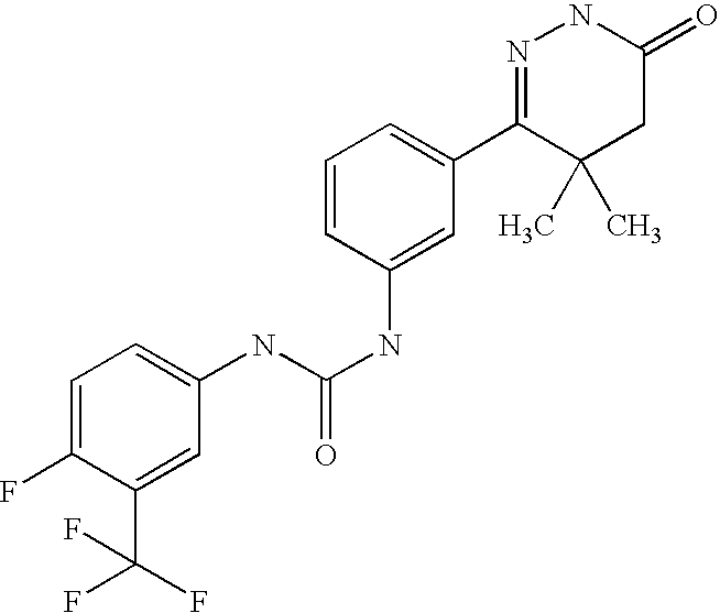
N(C(NC1=CC(C2=NNC(=O)CC2(C)C)=CC=C1)=O)C1=CC=C(F)C(C(F)(F)F)=C1
